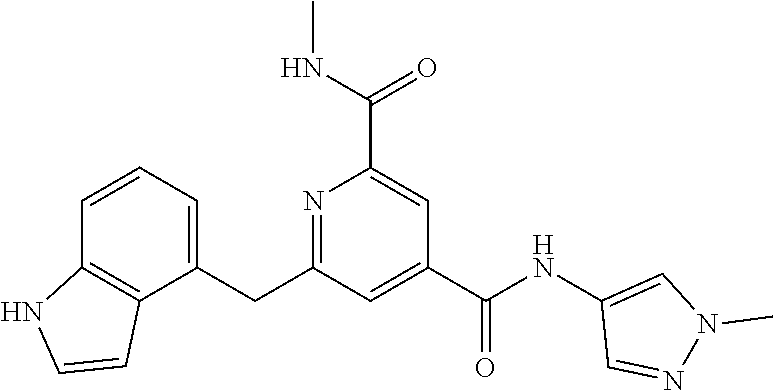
C1=CC=C(CC2=NC(C(NC)=O)=CC(C(NC3=CN(C)N=C3)=O)=C2)C2=C1NC=C2
